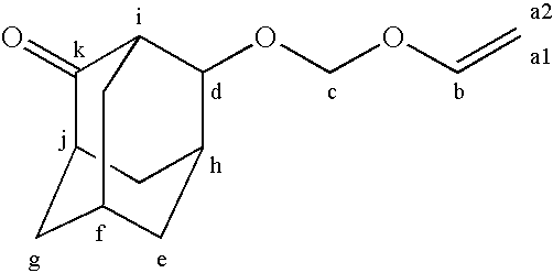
C1(=O)C2CC3CC(C2)C(OCOC=C)C1C3
